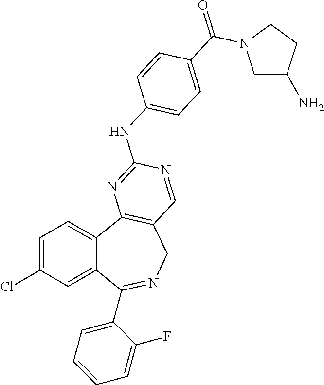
C1=C(Cl)C=C2C(=C1)C1=C(CN=C2C2=CC=CC=C2F)C=NC(NC2=CC=C(C(=O)N3CC(N)CC3)C=C2)=N1
